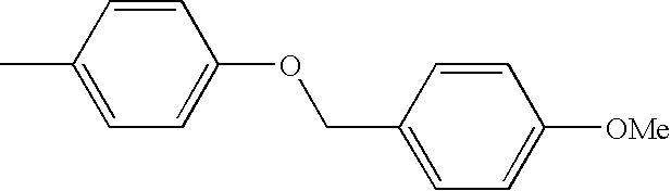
C1(C)=CC=C(OCC2=CC=C([OMe])C=C2)C=C1
